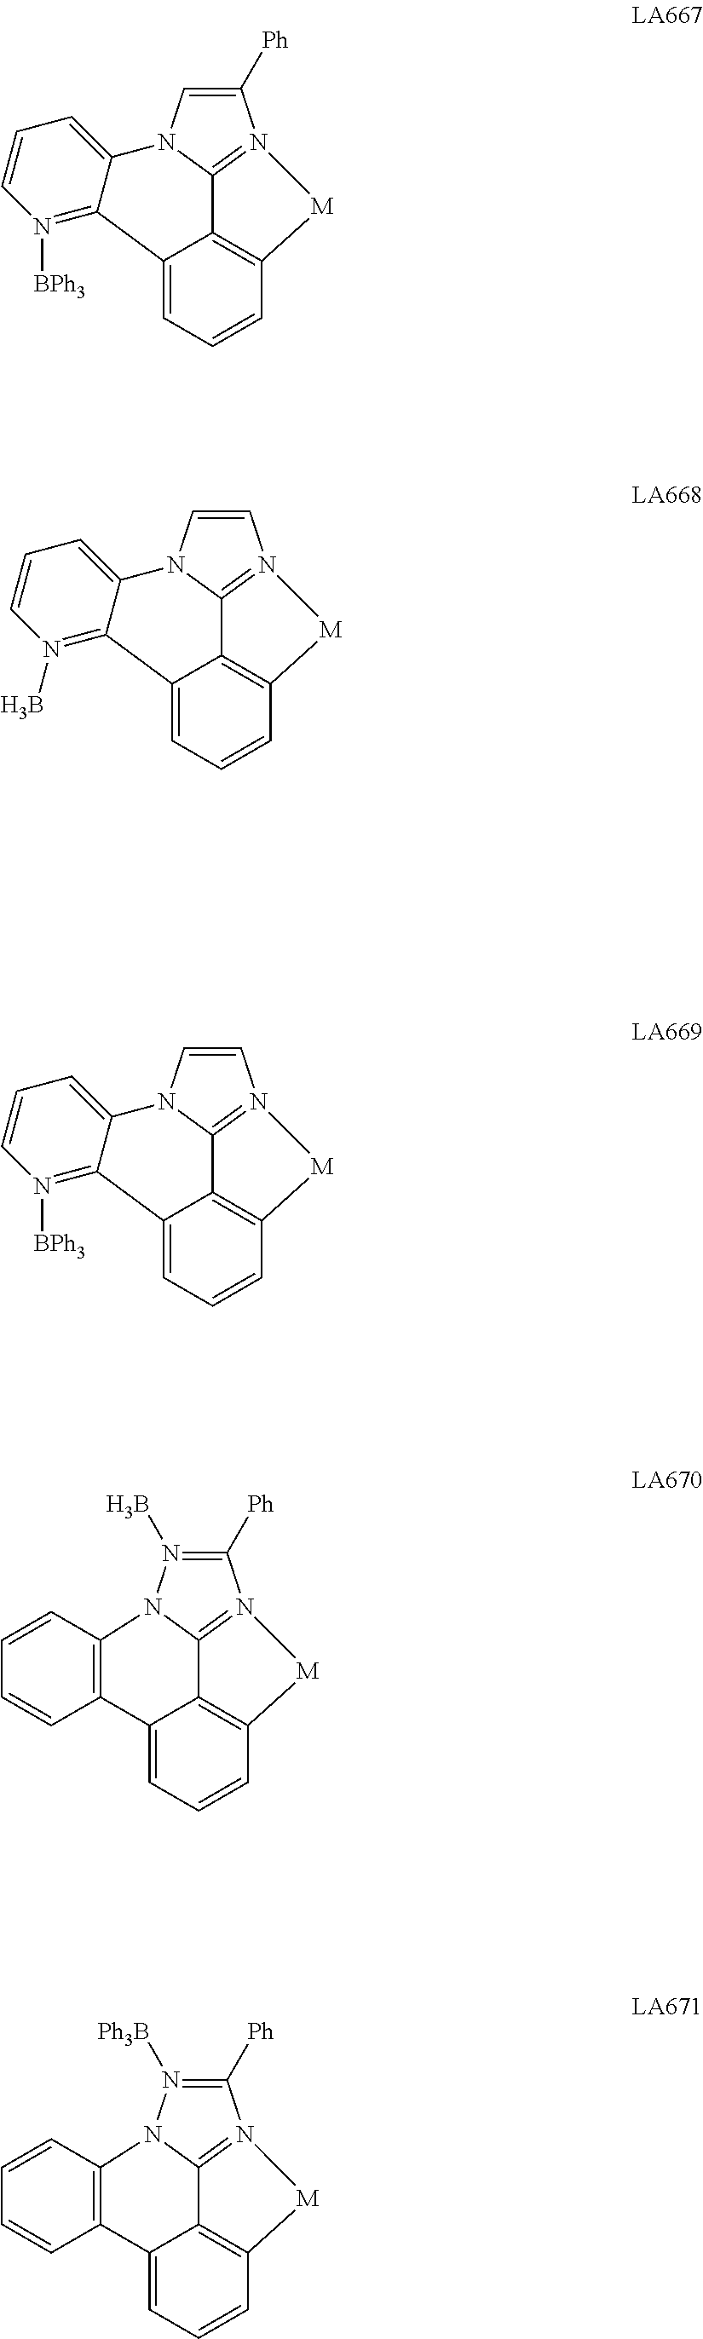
C12=N3[M]C4=C1C(=CC=C4)C1=N([BPh3])C=CC=C1N2C=C3[Ph].C12=N3[M]C4=C1C(=CC=C4)C1=N(B)C=CC=C1N2C=C3.C12=N3[M]C4=C1C(=CC=C4)C1=N([BPh3])C=CC=C1N2C=C3.C12=N3[M]C4=C1C(=CC=C4)C1=C(N2N(B)=C3[Ph])C=CC=C1.C12=N3[M]C4=C1C(=CC=C4)C1=C(N2N([Ph3B])=C3[Ph])C=CC=C1
